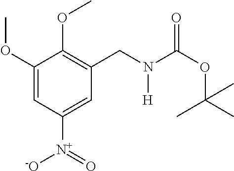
C1(OC)=CC([N+]([-O])=O)=CC(CN(C(OC(C)(C)C)=O)[H])=C1OC
